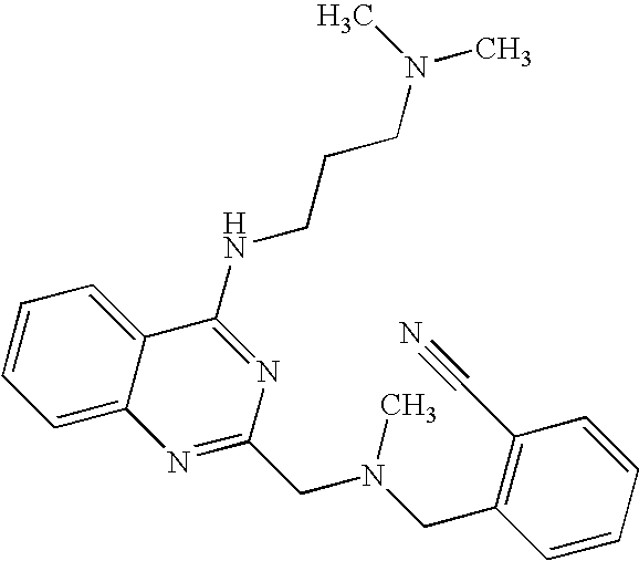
C12=CC=CC=C1C(NCCCN(C)C)=NC(CN(CC1=C(C#N)C=CC=C1)C)=N2
